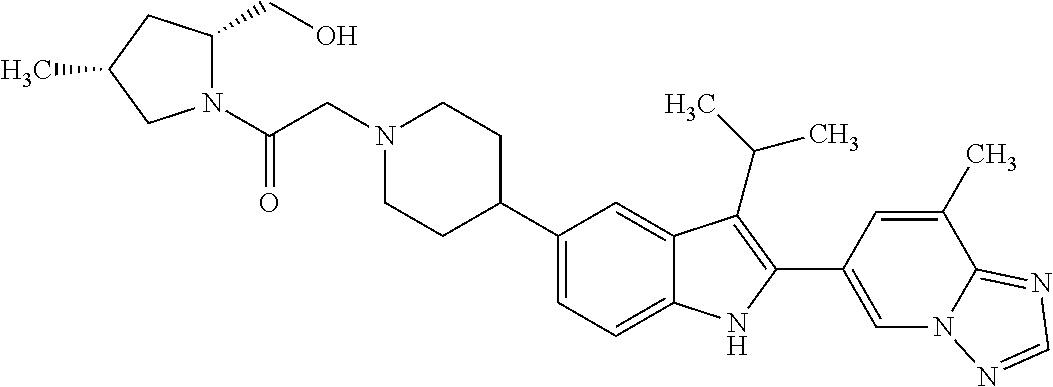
N1(CC(=O)N2C(CO)CC(C)C2)CCC(C2=CC=C3C(=C2)C(C(C)C)=C(C2=CN4C(=NC=N4)C(C)=C2)N3)CC1
